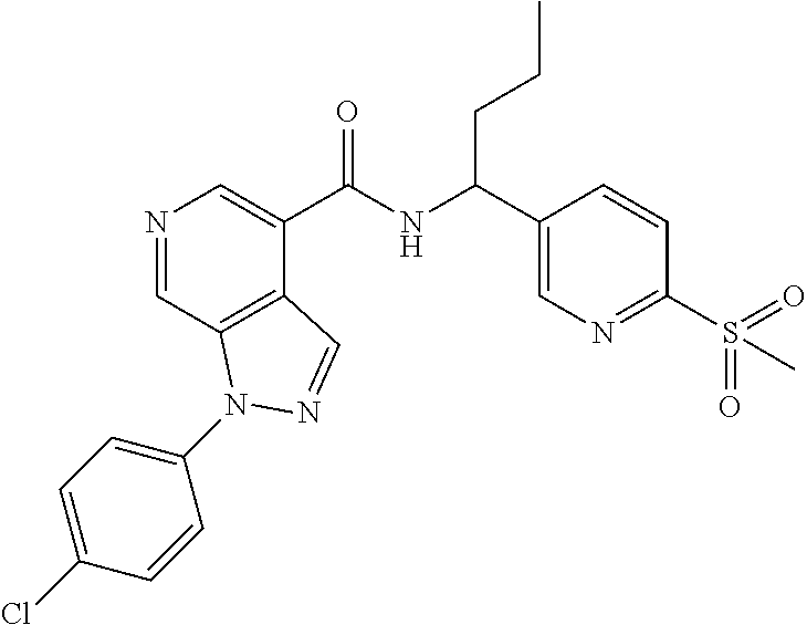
N1=CC2=C(C(C(NC(C3=CN=C(S(=O)(=O)C)C=C3)CCC)=O)=C1)C=NN2C1=CC=C(Cl)C=C1
